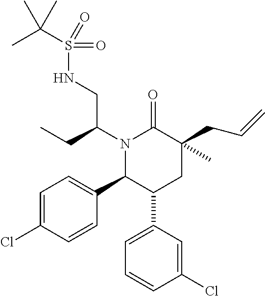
C1=C(Cl)C=CC(C2C(C3=CC=CC(Cl)=C3)CC(CC=C)(C)C(=O)N2C(CC)CNS(=O)(C(C)(C)C)=O)=C1
